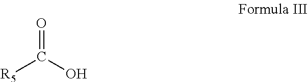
[R5]C(O)=O
